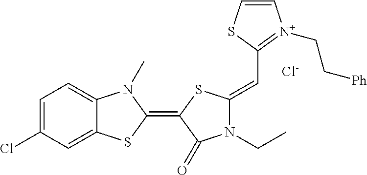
[Cl-].C1=C(Cl)C=C2C(=C1)N(C)C(=C1C(=O)N(CC)C(=CC3=[N+](CC[Ph])C=CS3)S1)S2
